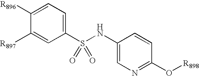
C1([R896])=CC=C(S(=O)(NC2=CN=C(O[R898])C=C2)=O)C=C1[R897]
